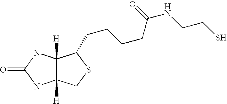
C12([H])C([H])(NC(=O)N1)C(CCCCC(=O)NCCS)SC2
